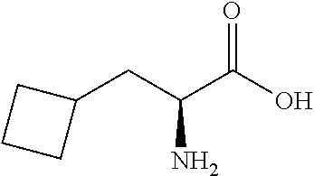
C1(CC(C(O)=O)N)CCC1
